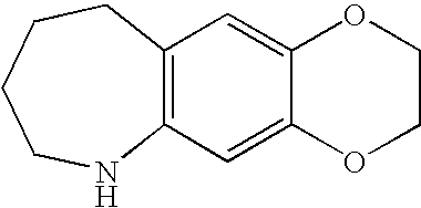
C12=C(NCCCC1)C=C1C(=C2)OCCO1
